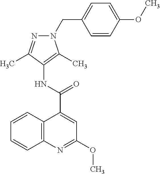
C12=C(C=CC=C1)C(C(NC1=C(C)N(CC3=CC=C(OC)C=C3)N=C1C)=O)=CC(OC)=N2
